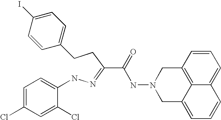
C1(CCC(=NNC2=CC=C(Cl)C=C2Cl)C(=O)NN2CC3=CC=CC4=CC=CC(=C34)C2)=CC=C(I)C=C1
